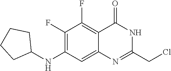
N1=C(CCl)NC(=O)C2=C(F)C(F)=C(NC3CCCC3)C=C12
